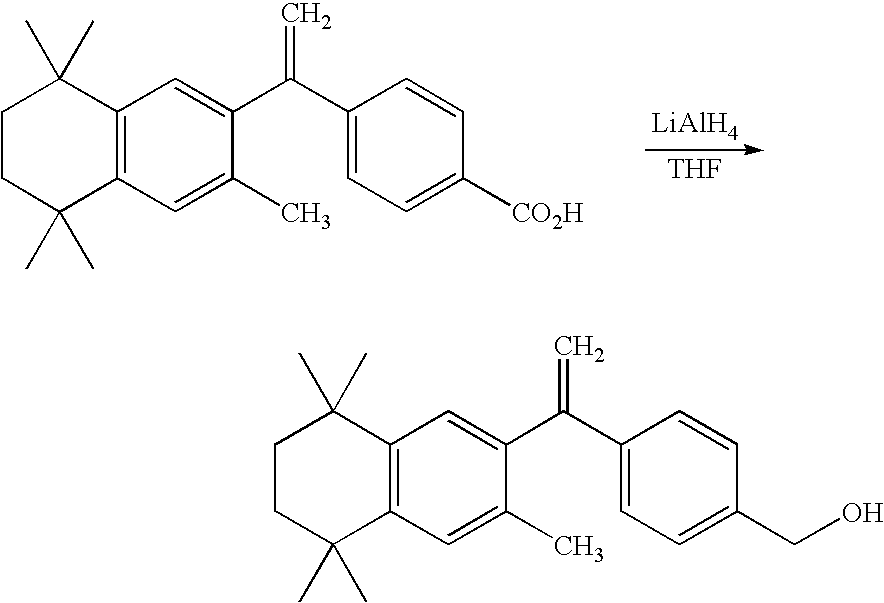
C12=C(C=C(C)C(C(C3=CC=C([CO2H])C=C3)=C)=C1)C(C)(C)CCC2(C)C.[LiAlH4].[THF].C12=C(C=C(C)C(C(C3=CC=C(CO)C=C3)=C)=C1)C(C)(C)CCC2(C)C
